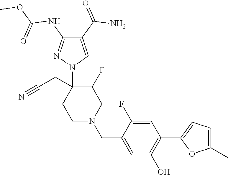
C1N(CC2=CC(O)=C(C3=CC=C(C)O3)C=C2F)CC(F)C(CC#N)(N2C=C(C(=O)N)C(NC(OC)=O)=N2)C1
